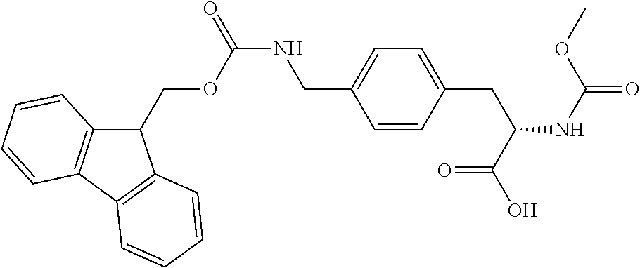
C(NCC1=CC=C(CC(NC(=O)OC)C(O)=O)C=C1)(=O)OCC1C2=C(C3=C1C=CC=C3)C=CC=C2
